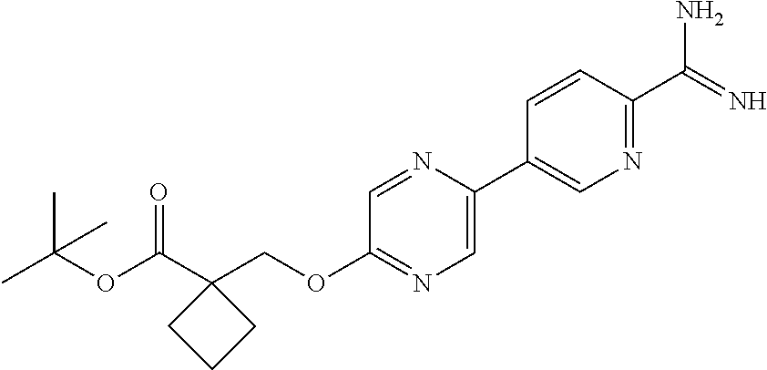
O(C(C1(COC2=NC=C(C3=CN=C(C(N)=N)C=C3)N=C2)CCC1)=O)C(C)(C)C
